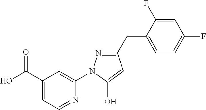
C1(C(O)=O)=CC=NC(N2N=C(CC3=CC=C(F)C=C3F)C=C2O)=C1
